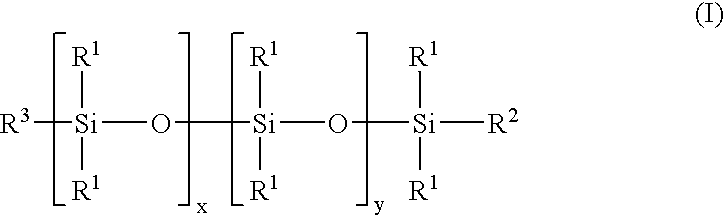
[R3][Si](O[Si](O[Si]([R2])([R1])[R1])([R1])[R1])([R1])[R1]
